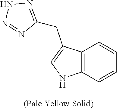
C12=C(C=CC=C1)NC=C2CC1=NNN=N1
